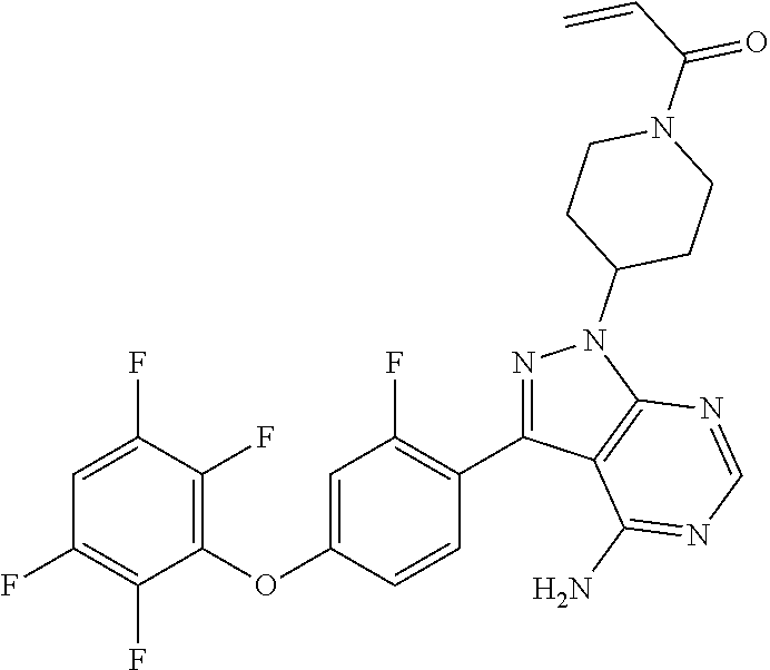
C1(OC2=CC(F)=C(C3=NN(C4CCN(C(C=C)=O)CC4)C4=C3C(N)=NC=N4)C=C2)=C(F)C(F)=CC(F)=C1F
